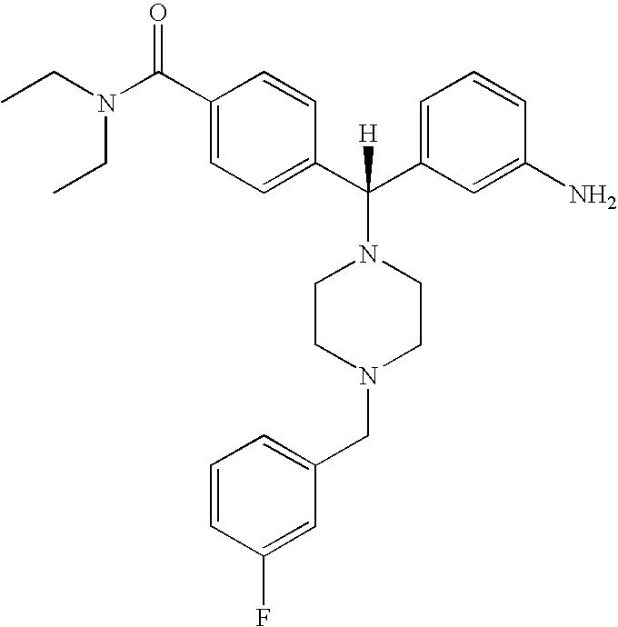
C1(C(N(CC)CC)=O)=CC=C(C(C2=CC=CC(N)=C2)(N2CCN(CC3=CC=CC(F)=C3)CC2)[H])C=C1
